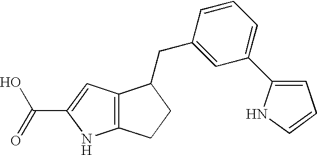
C12=C(C=C(C(=O)O)N1)C(CC1=CC(C3=CC=CN3)=CC=C1)CC2
